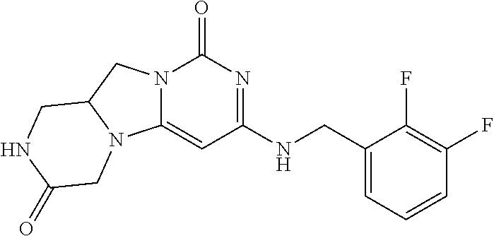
N12C(=CC(NCC3=CC=CC(F)=C3F)=NC1=O)N1C(C2)CNC(=O)C1
